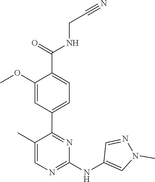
C1(C2=NC(NC3=CN(C)N=C3)=NC=C2C)=CC=C(C(NCC#N)=O)C(OC)=C1
